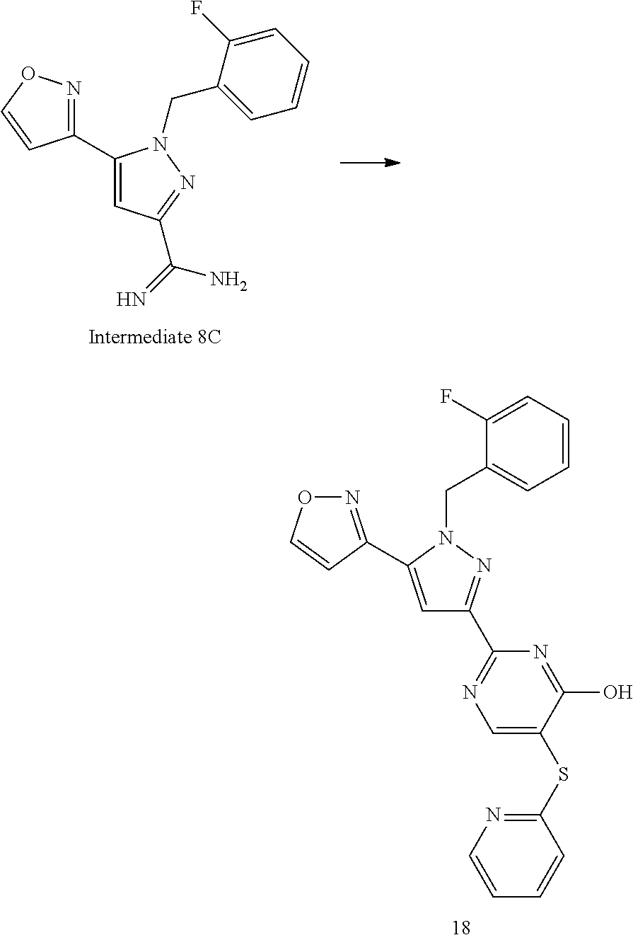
N1=C(C2=CC(C3=NC=C(SC4=NC=CC=C4)C(O)=N3)=NN2CC2=CC=CC=C2F)C=CO1.C1(C2=NOC=C2)=CC(C(=N)N)=NN1CC1=CC=CC=C1F
